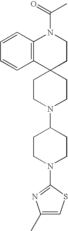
C12(CCN(C3CCN(C4=NC(C)=CS4)CC3)CC1)CCN(C(C)=O)C1=C2C=CC=C1
